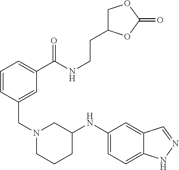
C1=CC(CN2CCCC(NC3=CC=C4C(=C3)C=NN4)C2)=CC(C(NCCC2COC(=O)O2)=O)=C1
